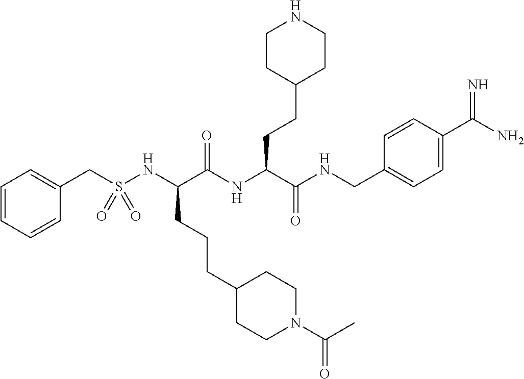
C1=CC=CC(CS(NC(C(NC(C(=O)NCC2=CC=C(C(=N)N)C=C2)CCC2CCNCC2)=O)CCCC2CCN(C(C)=O)CC2)(=O)=O)=C1
